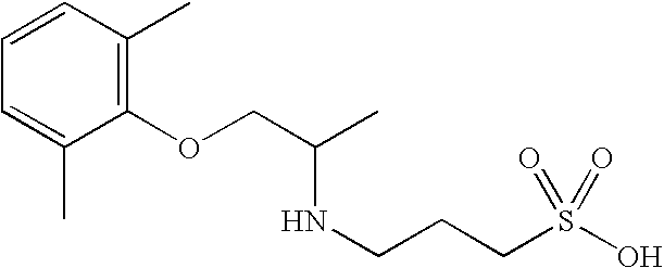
C1=CC(C)=C(OCC(C)NCCCS(O)(=O)=O)C(C)=C1
